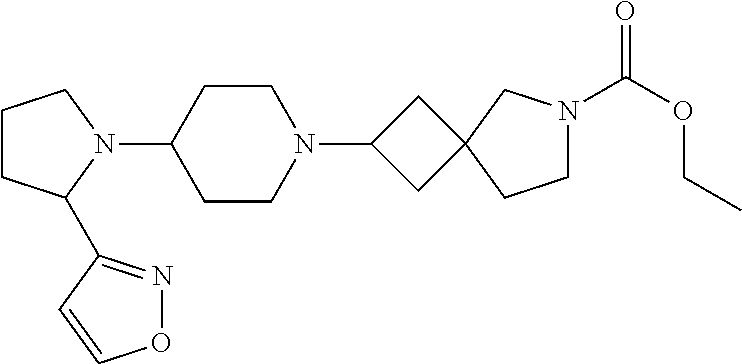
C1CC(C2=NOC=C2)N(C2CCN(C3CC4(C3)CCN(C(OCC)=O)C4)CC2)C1
